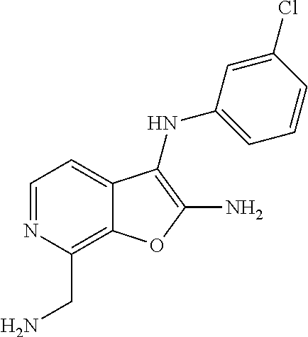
C1=NC(CN)=C2C(=C1)C(NC1=CC=CC(Cl)=C1)=C(N)O2
